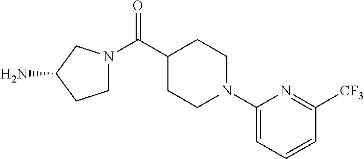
C1=C(N2CCC(C(=O)N3CCC(N)C3)CC2)N=C([CF3])C=C1
